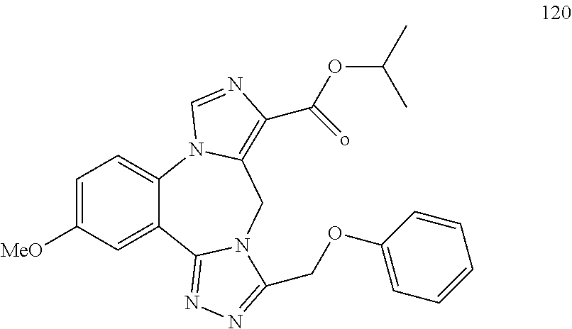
C1=C([MeO])C=C2C(=C1)N1C(=C(C(OC(C)C)=o)N=C1)CN1C2=NN=C1COC1=CC=CC=C1
